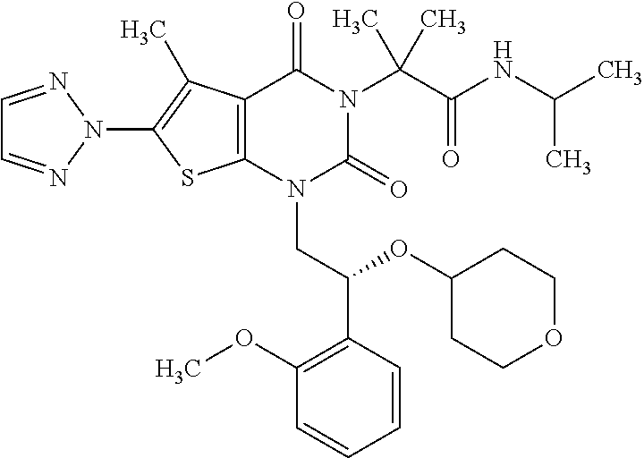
C12=C(C(C)=C(N3N=CC=N3)S1)C(=O)N(C(C(=O)NC(C)C)(C)C)C(=O)N2CC(C1=C(OC)C=CC=C1)OC1CCOCC1
